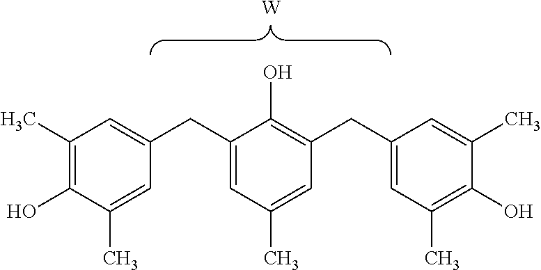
[W].C1(CC2=CC(C)=CC(CC3=CC(C)=C(O)C(C)=C3)=C2O)=CC(C)=C(O)C(C)=C1
